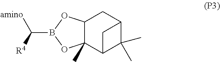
C(B1OC2(C)C(O1)CC1C(C)(C)C2C1)([R4])[amino]
